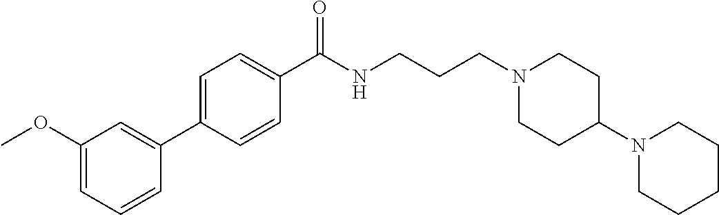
C1(C(NCCCN2CCC(N3CCCCC3)CC2)=O)=CC=C(C2=CC(OC)=CC=C2)C=C1
